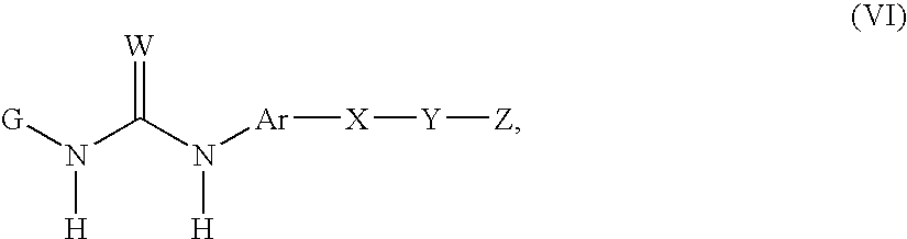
[G]N(C(N([Ar][X][Y][Z])[H])=[W])[H]
